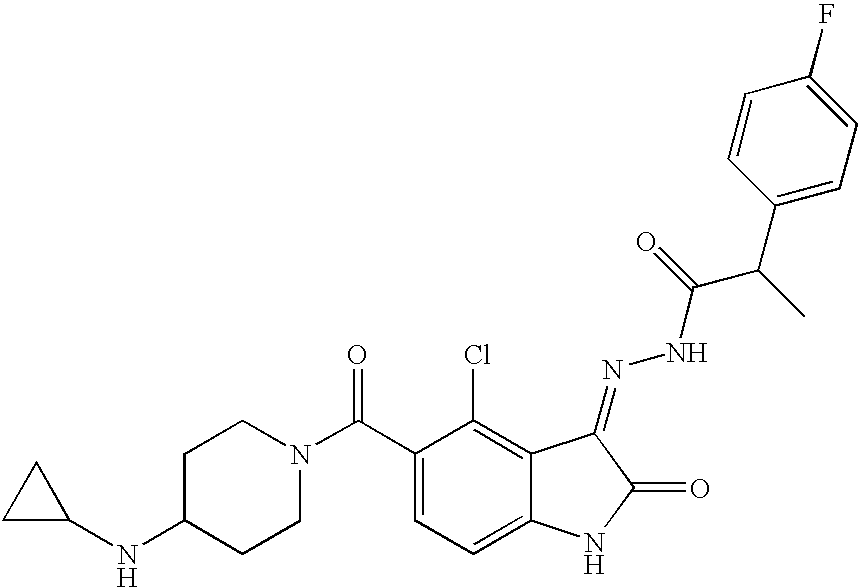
C1(C(N2CCC(NC3CC3)CC2)=O)=CC=C2C(=C1Cl)C(=NNC(C(C1=CC=C(F)C=C1)C)=O)C(=O)N2
